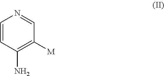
C1=NC=CC(N)=C1[M]
